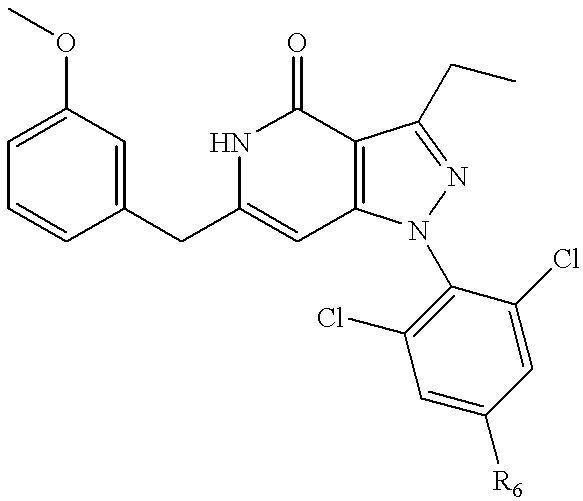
C1=C(OC)C=C(CC2=CC3=C(C(=O)N2)C(CC)=NN3C2=C(Cl)C=C([R6])C=C2Cl)C=C1
